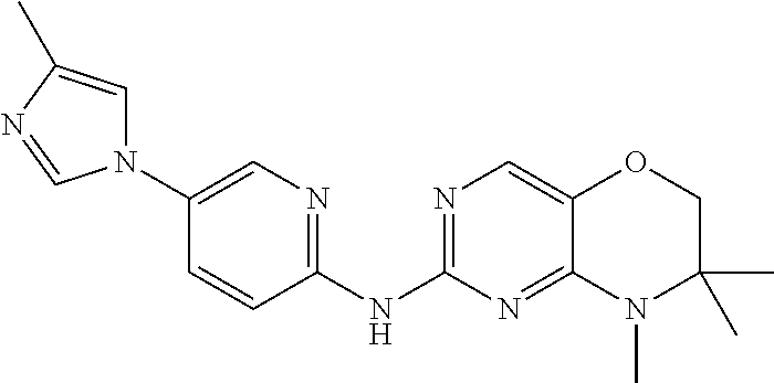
C1(N2C=C(C)N=C2)=CN=C(NC2=NC=C3C(=N2)N(C)C(C)(C)CO3)C=C1
